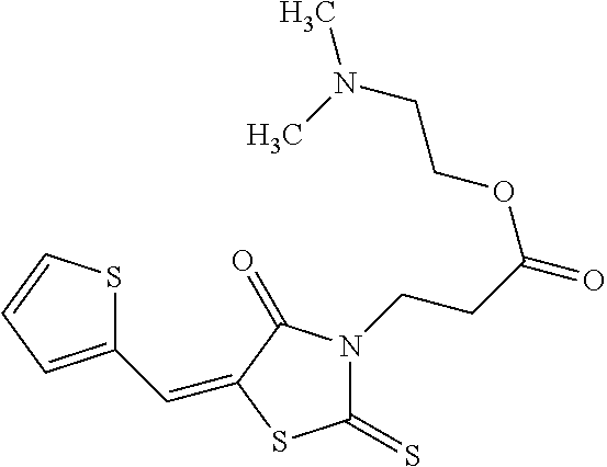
C1(C=C2C(=O)N(CCC(=O)OCCN(C)C)C(=S)S2)=CC=CS1
